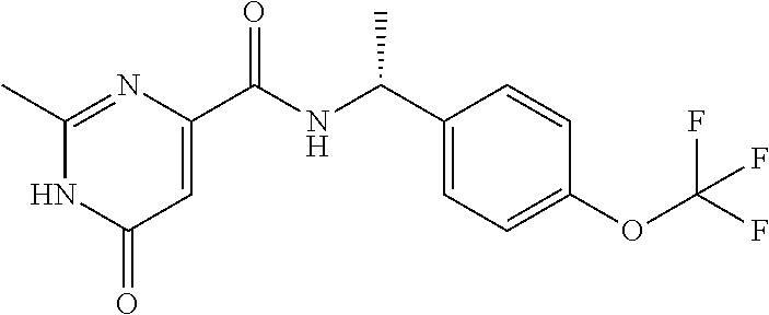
C1(=O)C=C(C(NC(C2=CC=C(OC(F)(F)F)C=C2)C)=O)N=C(C)N1
